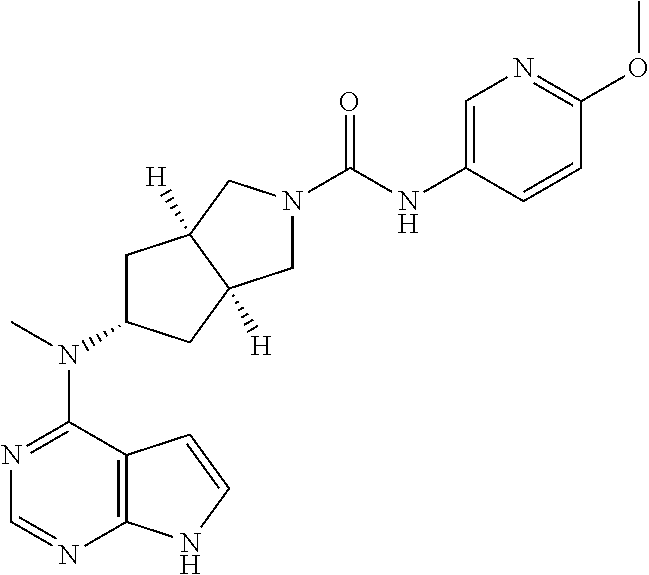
N1=C(N(C2CC3([H])C([H])(C2)CN(C(NC2=CN=C(OC)C=C2)=O)C3)C)C2=C(N=C1)NC=C2
